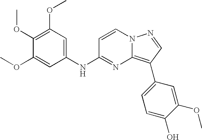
C1(OC)=C(OC)C=C(NC2=NC3=C(C4=CC=C(O)C(OC)=C4)C=NN3C=C2)C=C1OC
